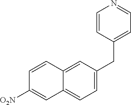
C1=C(CC2=CC=NC=C2)C=C2C(=C1)C=C([O2N])C=C2
